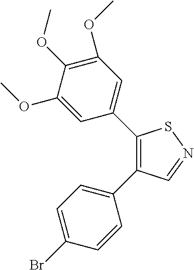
C1=CC(C2=C(C3=CC(OC)=C(OC)C(OC)=C3)SN=C2)=CC=C1Br
